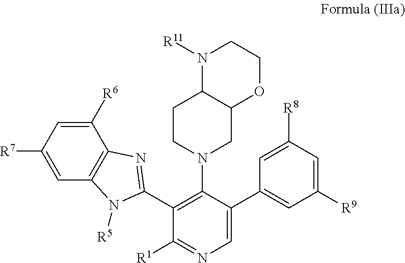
C1([R7])=CC2=C(C([R6])=C1)N=C(C1=C(N3CC4C(CC3)N([R11])CCO4)C(C3=CC([R9])=CC([R8])=C3)=CN=C1[R1])N2[R5]
